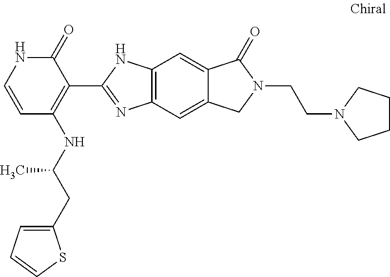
C1=CC(NC(CC2=CC=CS2)C)=C(C2=NC3=C(N2)C=C2C(=C3)CN(CCN3CCCC3)C2=O)C(=O)N1
